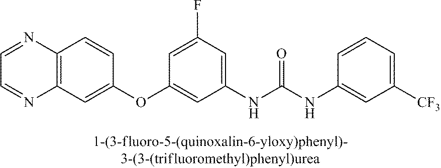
C12=C(C=C(OC3=CC(NC(NC4=CC([CF3])=CC=C4)=O)=CC(F)=C3)C=C1)N=CC=N2
